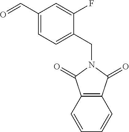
C12=C(C(=O)N(CC3=CC=C(C=O)C=C3F)C1=O)C=CC=C2
